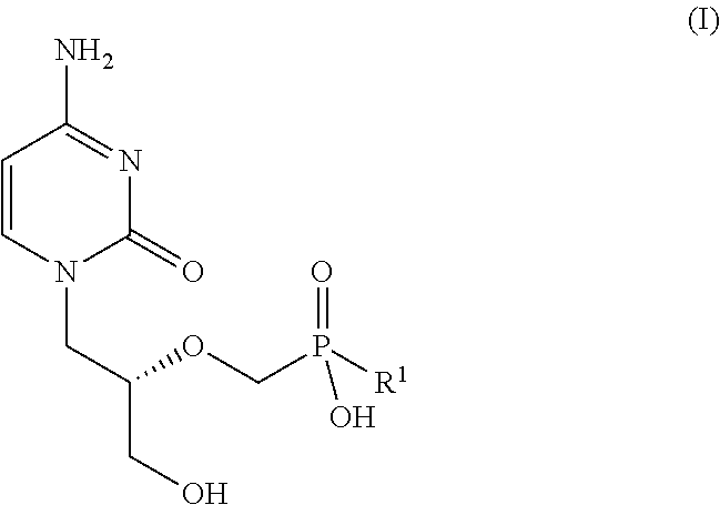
C1=CN(CC(CO)OCP([R1])(=O)O)C(=O)N=C1N
